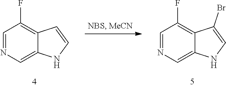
C1=NC=C2C(=C1F)C=CN2.C1=NC=C2C(=C1F)C(Br)=CN2
